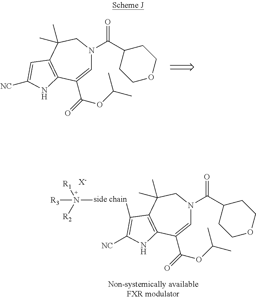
[X-].C1=C(C(=O)OC(C)C)C2=C(C(C)(C)CN1C(C1CCOCC1)=O)C([side chain]N([R2])([R3])[R1])=C([NC])N2.C1=C(C(=O)OC(C)C)C2=C(C(C)(C)CN1C(C1CCOCC1)=O)C=C([NC])N2
